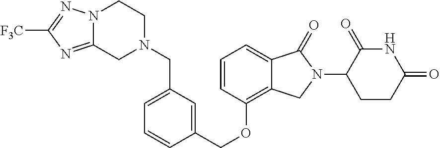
C12=NC([F3C])=NN1CCN(CC1=CC=CC(COC3=C4C(=CC=C3)C(=O)N(C3CCC(=O)NC3=O)C4)=C1)C2
